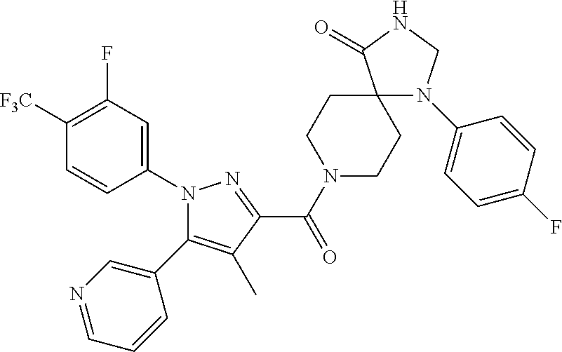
C1([F3C])=C(F)C=C(N2C(C3=CN=CC=C3)=C(C)C(C(N3CCC4(CC3)N(C3=CC=C(F)C=C3)CNC4=O)=O)=N2)C=C1
